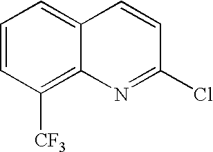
C1=CC([CF3])=C2C(=C1)C=CC(Cl)=N2
